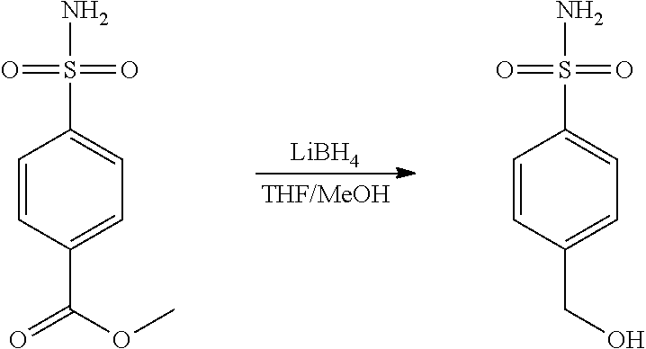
[LiBH4].C1=CC(C(=O)OC)=CC=C1S(N)(=O)=O.C1=CC(CO)=CC=C1S(N)(=O)=O
